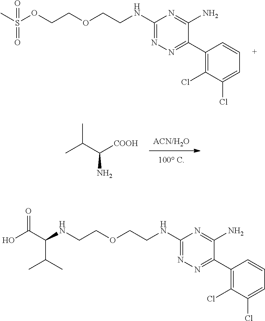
C1(NCCOCCOS(C)(=O)=O)=NN=C(C2=C(Cl)C(Cl)=CC=C2)C(N)=N1.C1(NCCOCCNC(C(=O)O)C(C)C)=NN=C(C2=C(Cl)C(Cl)=CC=C2)C(N)=N1.CC(C([COOH])N)C
